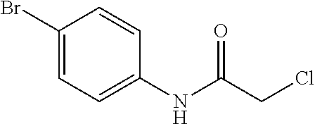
C1(Br)=CC=C(NC(CCl)=O)C=C1
